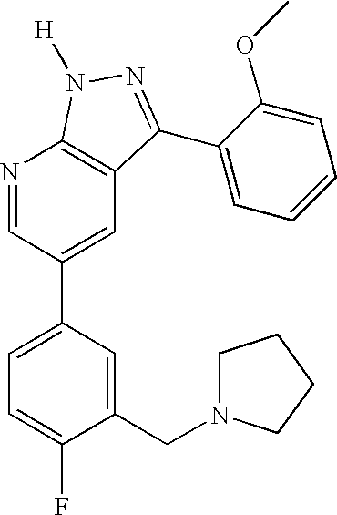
N1=CC(C2=CC=C(F)C(CN3CCCC3)=C2)=CC2=C1N([H])N=C2C1=CC=CC=C1OC
